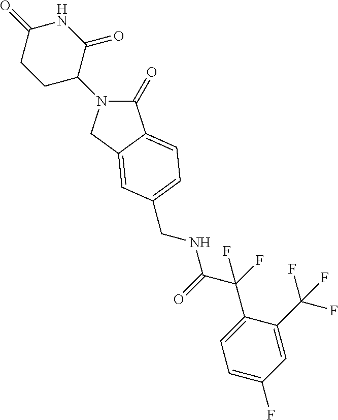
C1(=O)N(C2C(=O)NC(=O)CC2)CC2=CC(CNC(=O)C(C3=CC=C(F)C=C3C(F)(F)F)(F)F)=CC=C12
